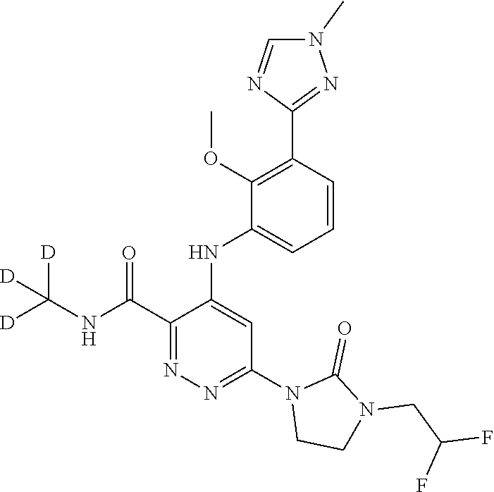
C1=CC(C2=NN(C)C=N2)=C(OC)C(NC2=CC(N3CCN(CC(F)F)C3=O)=NN=C2C(NC([D])([D])[D])=O)=C1
